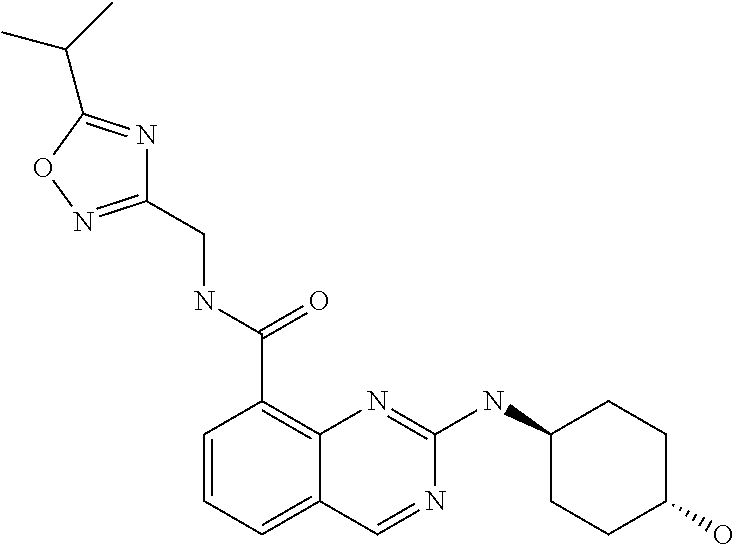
C1=CC=C2C(=C1C(NCC1=NOC(C(C)C)=N1)=O)N=C(NC1CCC(O)CC1)N=C2
